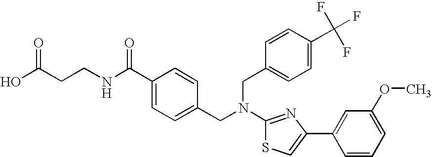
N(C1=NC(C2=CC(OC)=CC=C2)=CS1)(CC1=CC=C(C(NCCC(O)=O)=O)C=C1)CC1=CC=C(C(F)(F)F)C=C1
